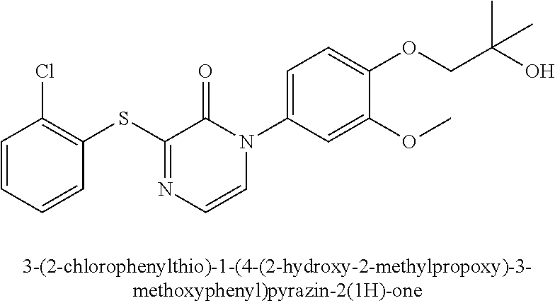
C1(SC2=NC=CN(C3=CC=C(OCC(O)(C)C)C(OC)=C3)C2=O)=C(Cl)C=CC=C1
